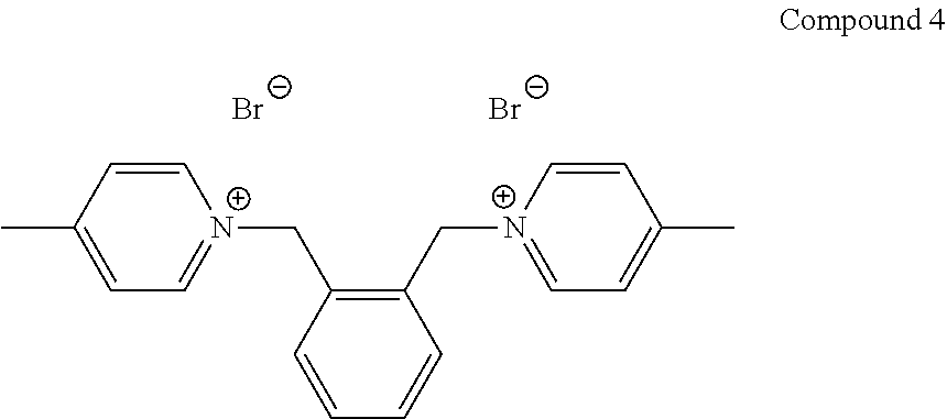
C1=CC(C)=CC=[N+]1CC1=C(C[N+]2=CC=C(C)C=C2)C=CC=C1.[Br-].[Br-]
